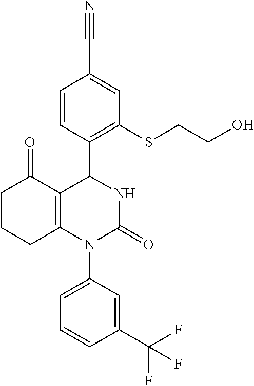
C1(C(F)(F)F)=CC(N2C3=C(C(C4=C(SCCO)C=C(C#N)C=C4)NC2=O)C(=O)CCC3)=CC=C1
